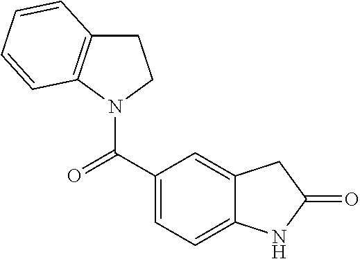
C1(C(N2CCC3=C2C=CC=C3)=O)=CC=C2C(=C1)CC(=O)N2
